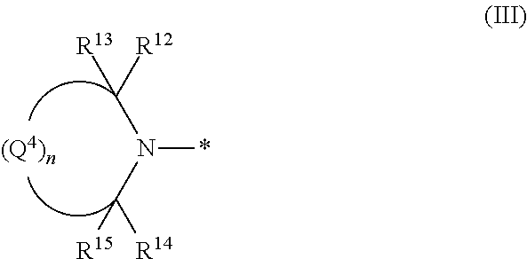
N(*)(C([R14])[R15])C([R12])[R13]
